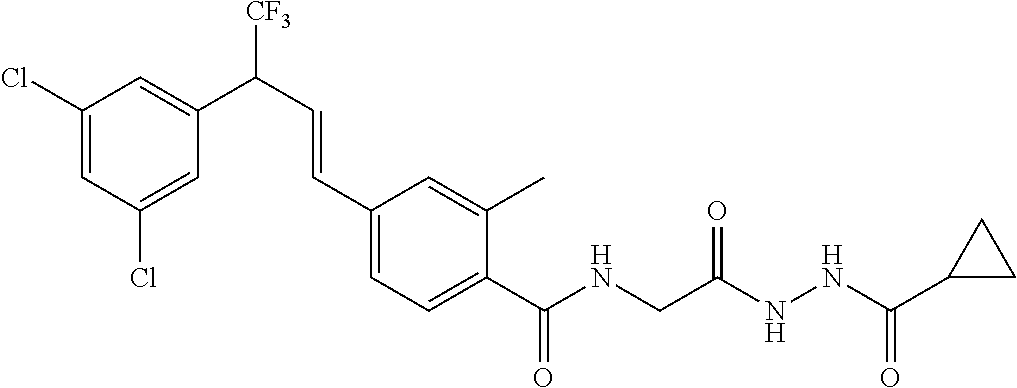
C1(Cl)=CC(Cl)=CC(C(C=CC2=CC=C(C(NCC(NNC(C3CC3)=O)=O)=O)C(C)=C2)[CF3])=C1
